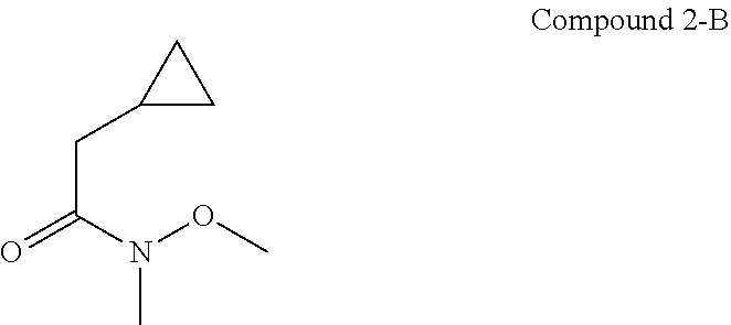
C1C(CC(N(OC)C)=O)C1
